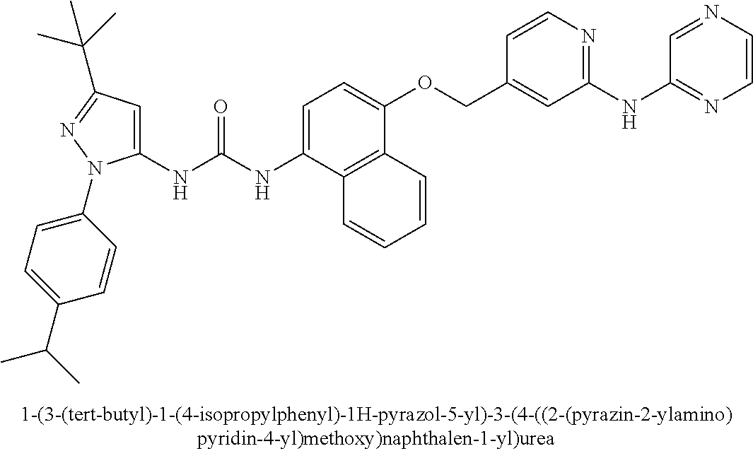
C1(NC(NC2=CC=C(OCC3=CC(NC4=NC=CN=C4)=NC=C3)C3=C2C=CC=C3)=O)=CC(C(C)(C)C)=NN1C1=CC=C(C(C)C)C=C1
